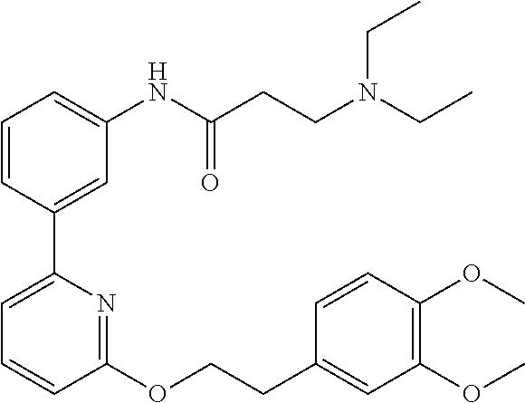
C1=CC(C2=CC=CC(OCCC3=CC(OC)=C(OC)C=C3)=N2)=CC(NC(CCN(CC)CC)=O)=C1
